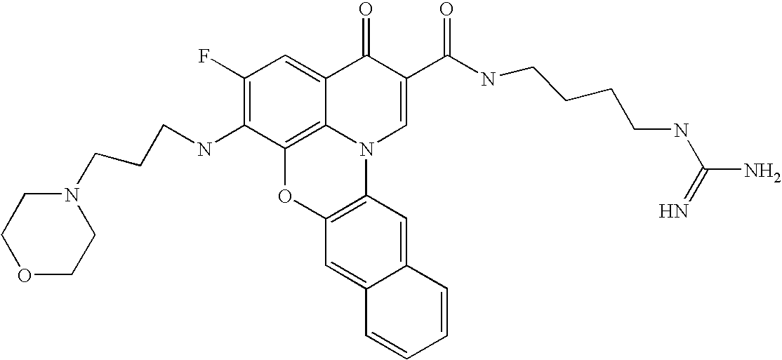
C1(F)=C(NCCCN2CCOCC2)C2=C3C(=C1)C(=O)C(C(NCCCCNC(=N)N)=O)=CN3C1=C(O2)C=C2C(=C1)C=CC=C2
